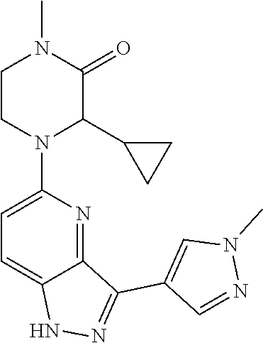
C12=NC(N3C(C4CC4)C(=O)N(C)CC3)=CC=C1NN=C2C1=CN(C)N=C1
